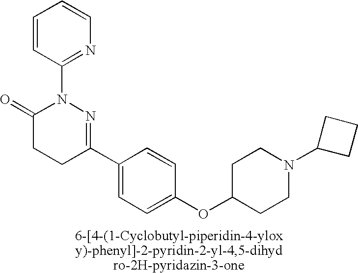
C1(C2=NN(C3=NC=CC=C3)C(=O)CC2)=CC=C(OC2CCN(C3CCC3)CC2)C=C1
